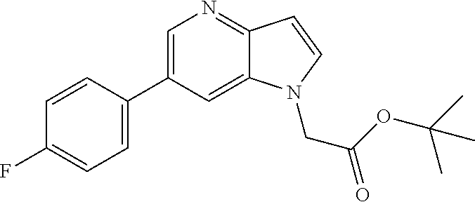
C1=C(C2=CN=C3C(=C2)N(CC(OC(C)(C)C)=O)C=C3)C=CC(F)=C1
